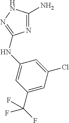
N1=C(N)NN=C1NC1=CC(C(F)(F)F)=CC(Cl)=C1
